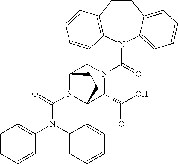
N1(C(=O)N2CC3N(C(=O)N(C4=CC=CC=C4)C4=CC=CC=C4)C(C2C(O)=O)CC3)C2=CC=CC=C2CCC2=C1C=CC=C2
